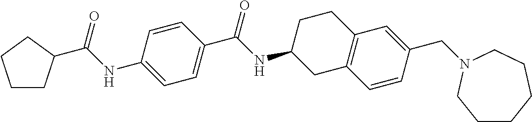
C1=CC(C(NC2CC3=C(CC2)C=C(CN2CCCCCC2)C=C3)=O)=CC=C1NC(=O)C1CCCC1
